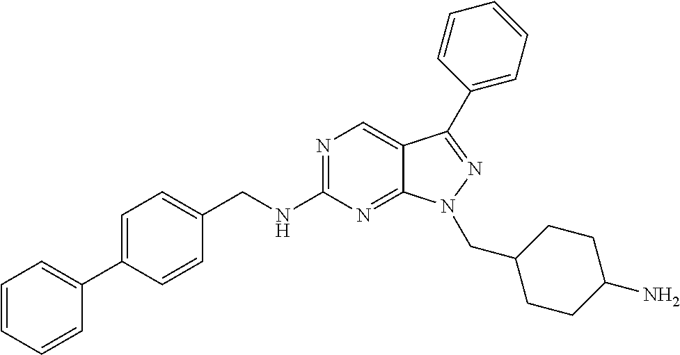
N1=C(NCC2=CC=C(C3=CC=CC=C3)C=C2)N=C2C(=C1)C(C1=CC=CC=C1)=NN2CC1CCC(N)CC1
